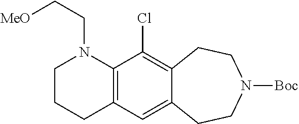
C12=C(C(Cl)=C3C(=C1)CCN([Boc])CC3)N(CC[MeO])CCC2
